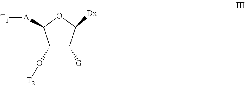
C1([A][T1])C(O[T2])C([G])C([Bx])O1
